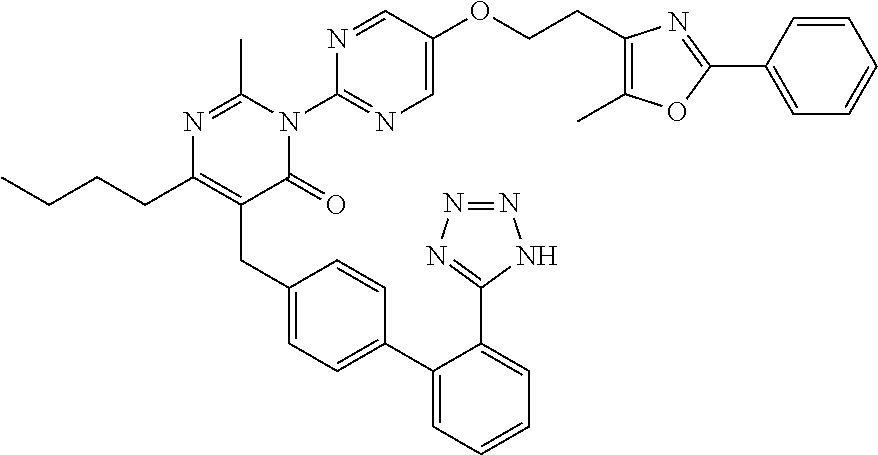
C1(C2=CC=C(CC3=C(CCCC)N=C(C)N(C4=NC=C(OCCC5=C(C)OC(C6=CC=CC=C6)=N5)C=N4)C3=O)C=C2)=CC=CC=C1C1=NN=NN1
